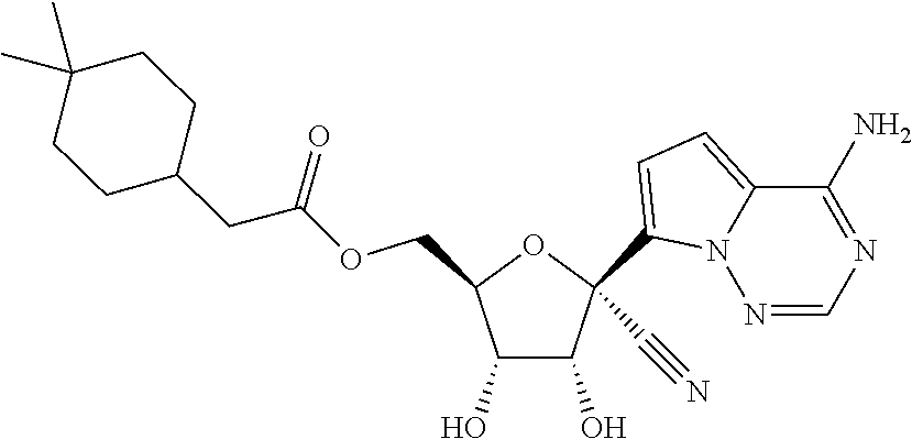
C1(O)C(O)C(COC(CC2CCC(C)(C)CC2)=O)OC1(C1=CC=C2N1N=CN=C2N)C#N
